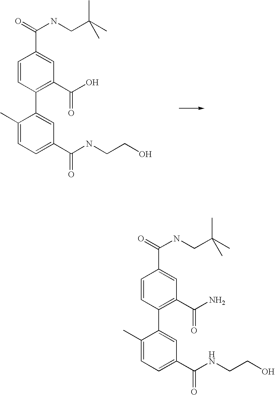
O=C(NCC(C)(C)C)C1=CC(C(=O)O)=C(C2=CC(C(=O)NCCO)=CC=C2C)C=C1.O=C(NCC(C)(C)C)C1=CC(C(N)=O)=C(C2=CC(C(NCCO)=O)=CC=C2C)C=C1
